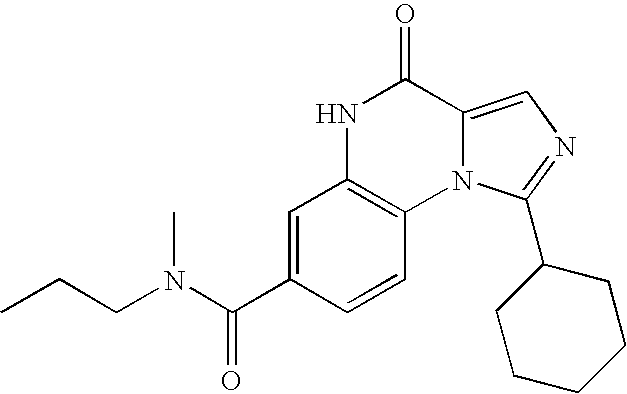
C1=C(C(N(CCC)C)=O)C=CC2=C1NC(=O)C1=CN=C(C3CCCCC3)N21
